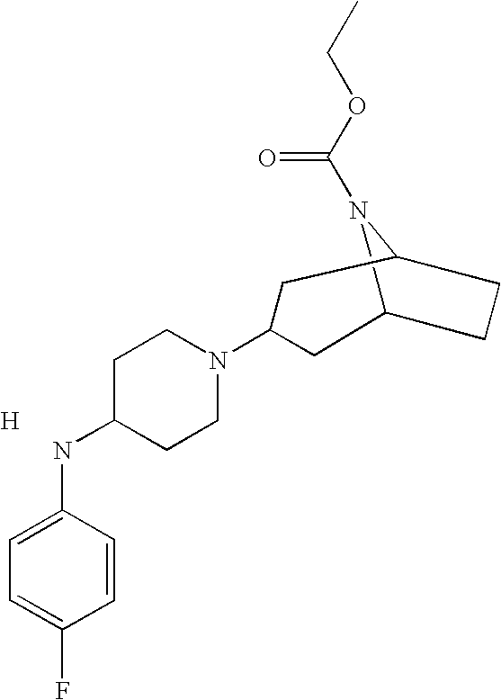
C12N(C(OCC)=O)C(CC1)CC(N1CCC(NC3=CC=C(F)C=C3)CC1)C2.[H]
